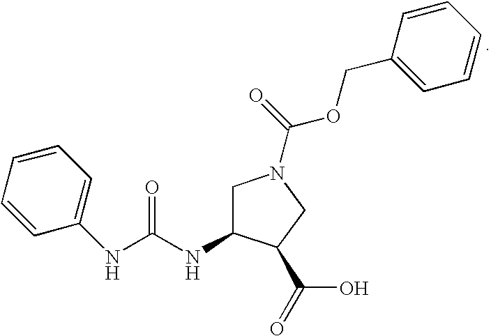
C(C1=CC=CC=C1)OC(=O)N1CC(NC(NC2=CC=CC=C2)=O)C(C(=O)O)C1
